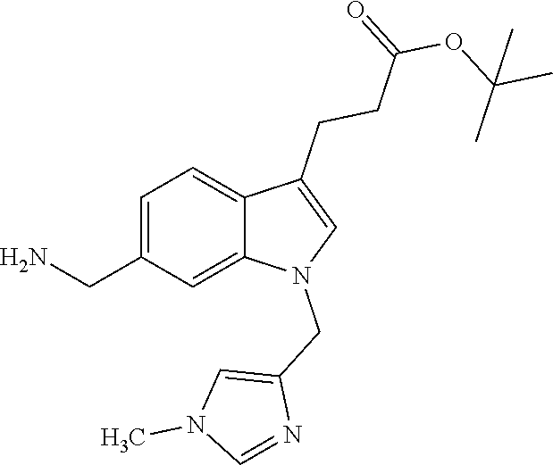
C1=C(CN)C=C2C(=C1)C(CCC(OC(C)(C)C)=O)=CN2CC1=CN(C)C=N1
